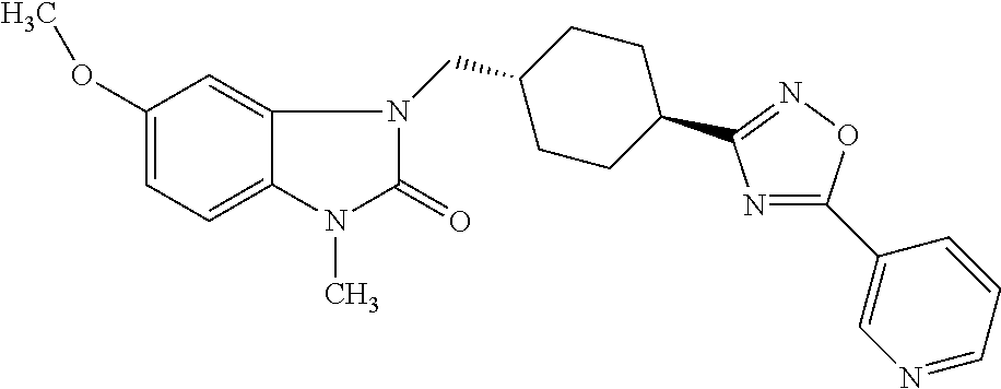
C1(OC)=CC=C2C(=C1)N(CC1CCC(C3=NOC(C4=CN=CC=C4)=N3)CC1)C(=O)N2C
